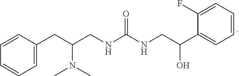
C1=C(CC(CNC(NCC(C2=CC=CC=C2F)O)=O)N(C)C)C=CC=C1
